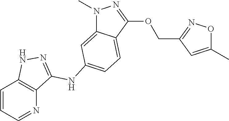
C1=CC=NC2=C1NN=C2NC1=CC=C2C(=C1)N(C)N=C2OCC1=NOC(C)=C1
